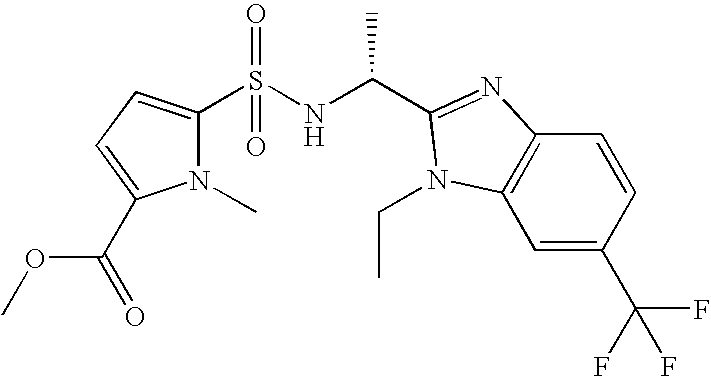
S(NC(C)C1=NC2=C(C=C(C(F)(F)F)C=C2)N1CC)(=O)(=O)C1=CC=C(C(=O)OC)N1C
